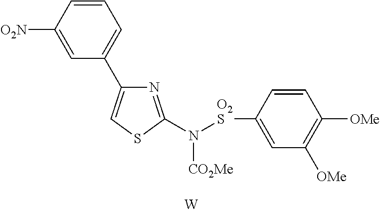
C1=CC([O2N])=CC(C2=CSC(N([O2S]C3=CC([OMe])=C([OMe])C=C3)[CO2Me])=N2)=C1
